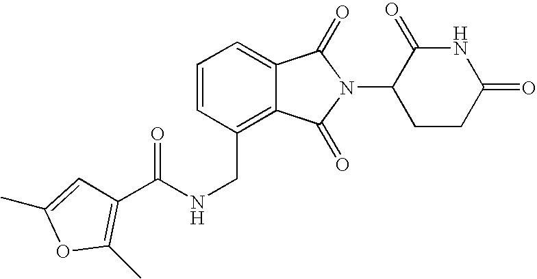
C(C1=C2C(=CC=C1)C(=O)N(C1CCC(=O)NC1=O)C2=O)NC(C1=C(C)OC(C)=C1)=O
